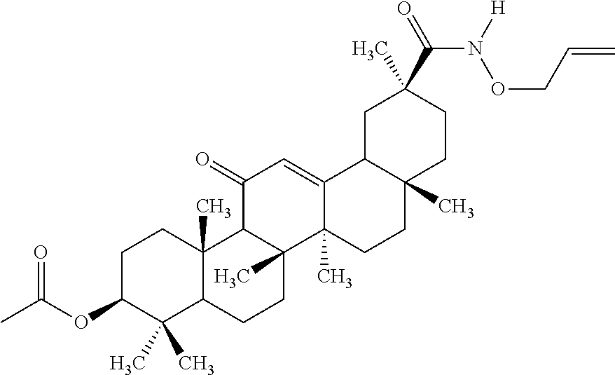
C1C(OC(C)=O)C(C)(C)C2C(C)(C1)C1C(C)(CC2)C2(C)C(=CC1=O)C1C(C)(CC2)CCC(C)(C(=O)N([H])OCC=C)C1
